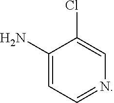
C1(N)=CC=NC=C1Cl
